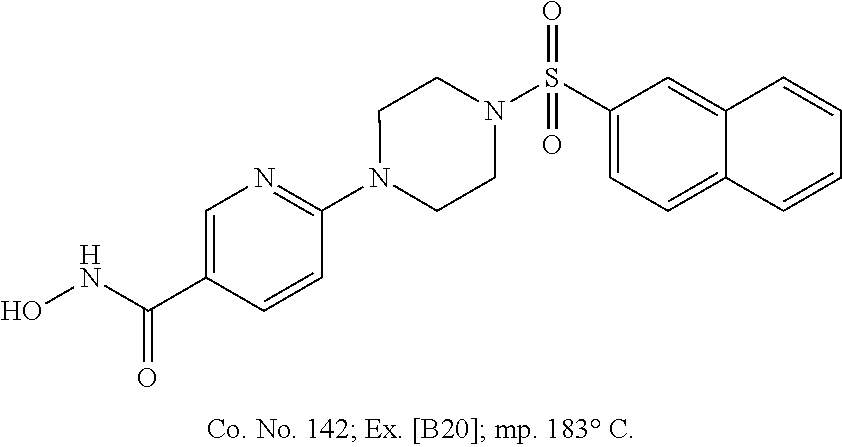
N1(C2=NC=C(C(NO)=O)C=C2)CCN(S(C2=CC=C3C(=C2)C=CC=C3)(=O)=O)CC1
